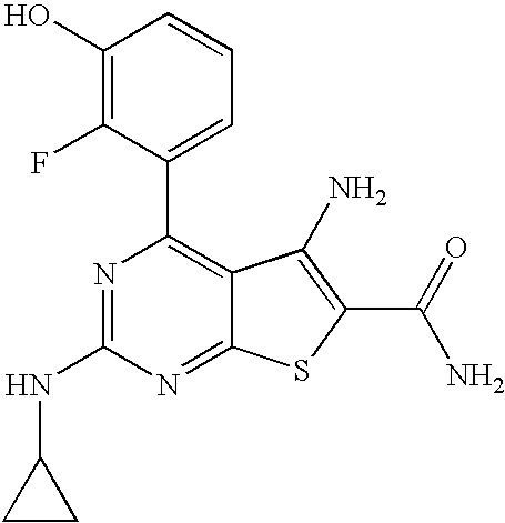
C1(O)=C(F)C(C2=C3C(=NC(NC4CC4)=N2)SC(C(N)=O)=C3N)=CC=C1
